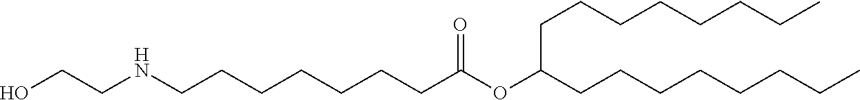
C(CC(OC(CCCCCCCNCCO)=O)CCCCCCCC)CCCCCC
